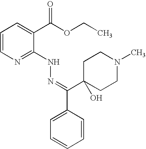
C1=CN=C(NN=C(C2=CC=CC=C2)C2(O)CCN(C)CC2)C(C(OCC)=O)=C1
